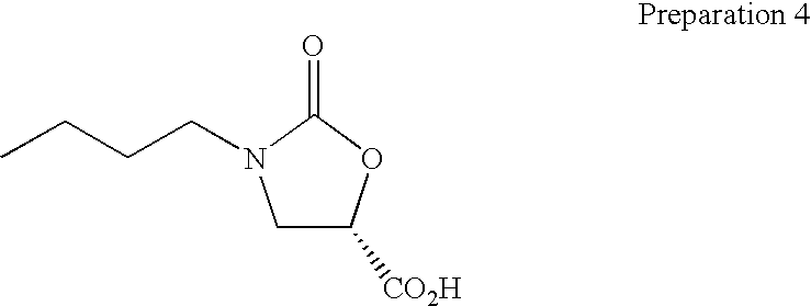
C1C([CO2H])OC(=O)N1CCCC
